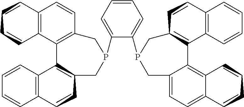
C1(P2CC3C(C4=C(C=CC5=C4CCCC5)C2)C2=C(CC3)C=CC=C2)=CC=CC=C1P1CC2=CC=C3C(=C2C2C4=C(C=CC=C4)CCC2C1)CCCC3
